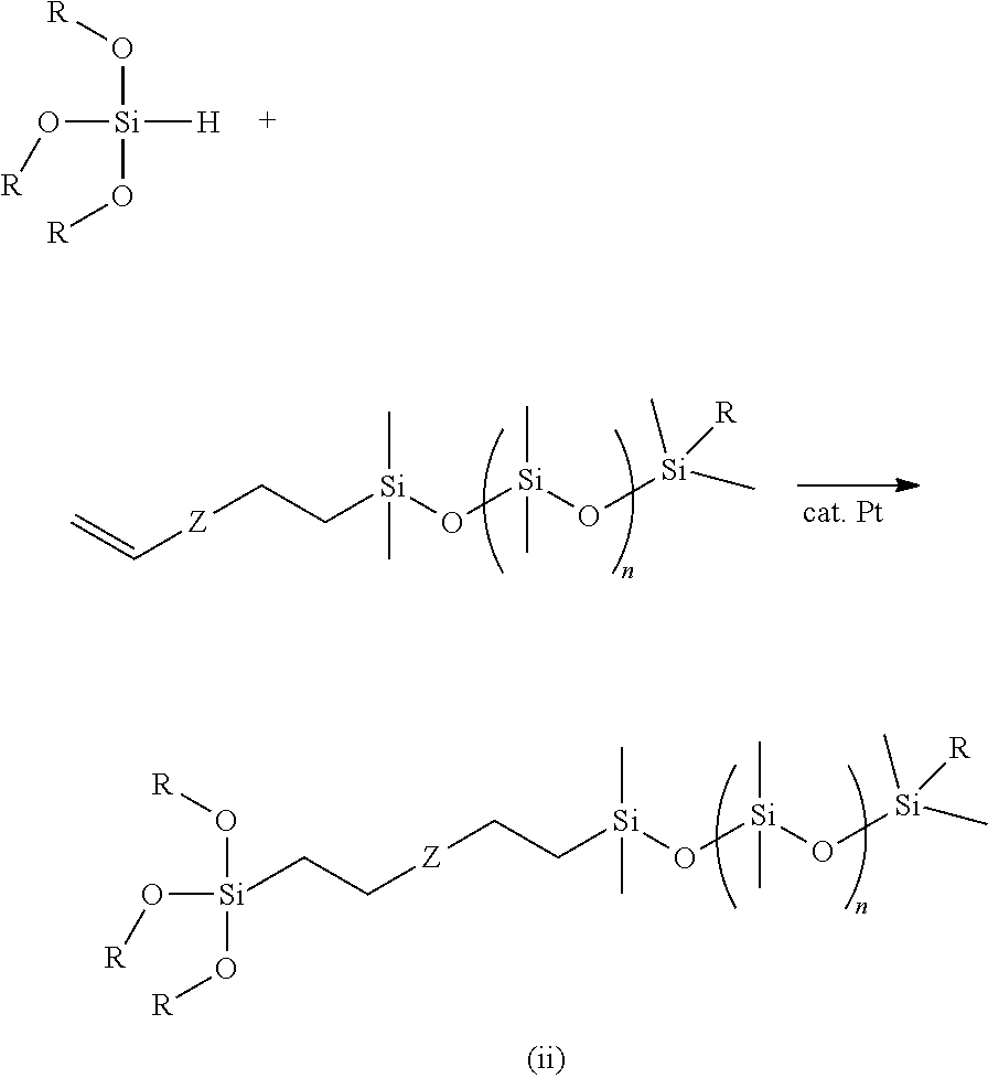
[R]O[Si](CC[Z]CC[Si](O[Si](O[Si](C)(C)[R])(C)C)(C)C)(O[R])O[R].[R]O[Si]([H])(O[R])O[R].C=C[Z]CC[Si](O[Si](O[Si](C)(C)[R])(C)C)(C)C
